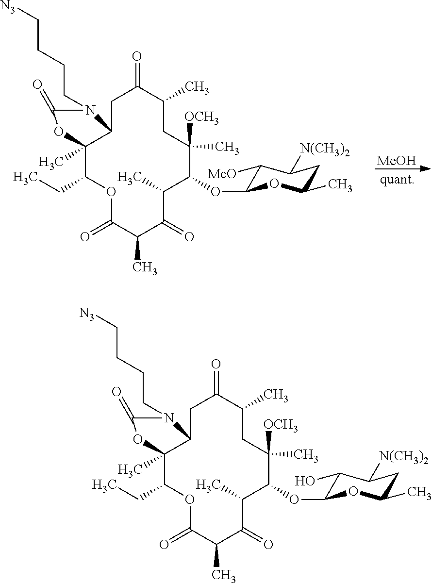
C1C(C)([OCH3])C(OC2C([McO])C([N(CH3)2])CC(C)O2)C(C)C(=O)C(C)C(=O)OC(CC)C2(C)C(CC(=O)C1C)N(CCCC[N3])C(=O)O2.[MeOH].C1C(C)([OCH3])C(OC2C(O)C([N(CH3)2])CC(C)O2)C(C)C(=O)C(C)C(=O)OC(CC)C2(C)C(CC(=O)C1C)N(CCCC[N3])C(=O)O2
